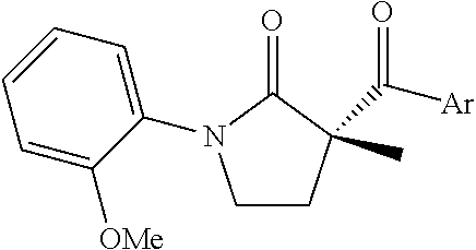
C1CC(C([Ar])=O)(C)C(=O)N1C1=CC=CC=C1[OMe]
